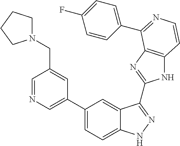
C1(C2=CN=CC(CN3CCCC3)=C2)=CC=C2C(=C1)C(C1=NC3=C(N1)C=CN=C3C1=CC=C(F)C=C1)=NN2
